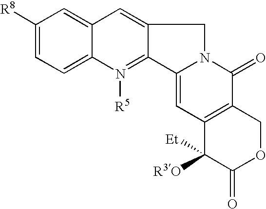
C1([R8])=CC=C2C(=C1)C=C1C(=N2[R5])C2=CC3=C(C(=O)N2C1)COC(=O)C3([Et])[R3O]
